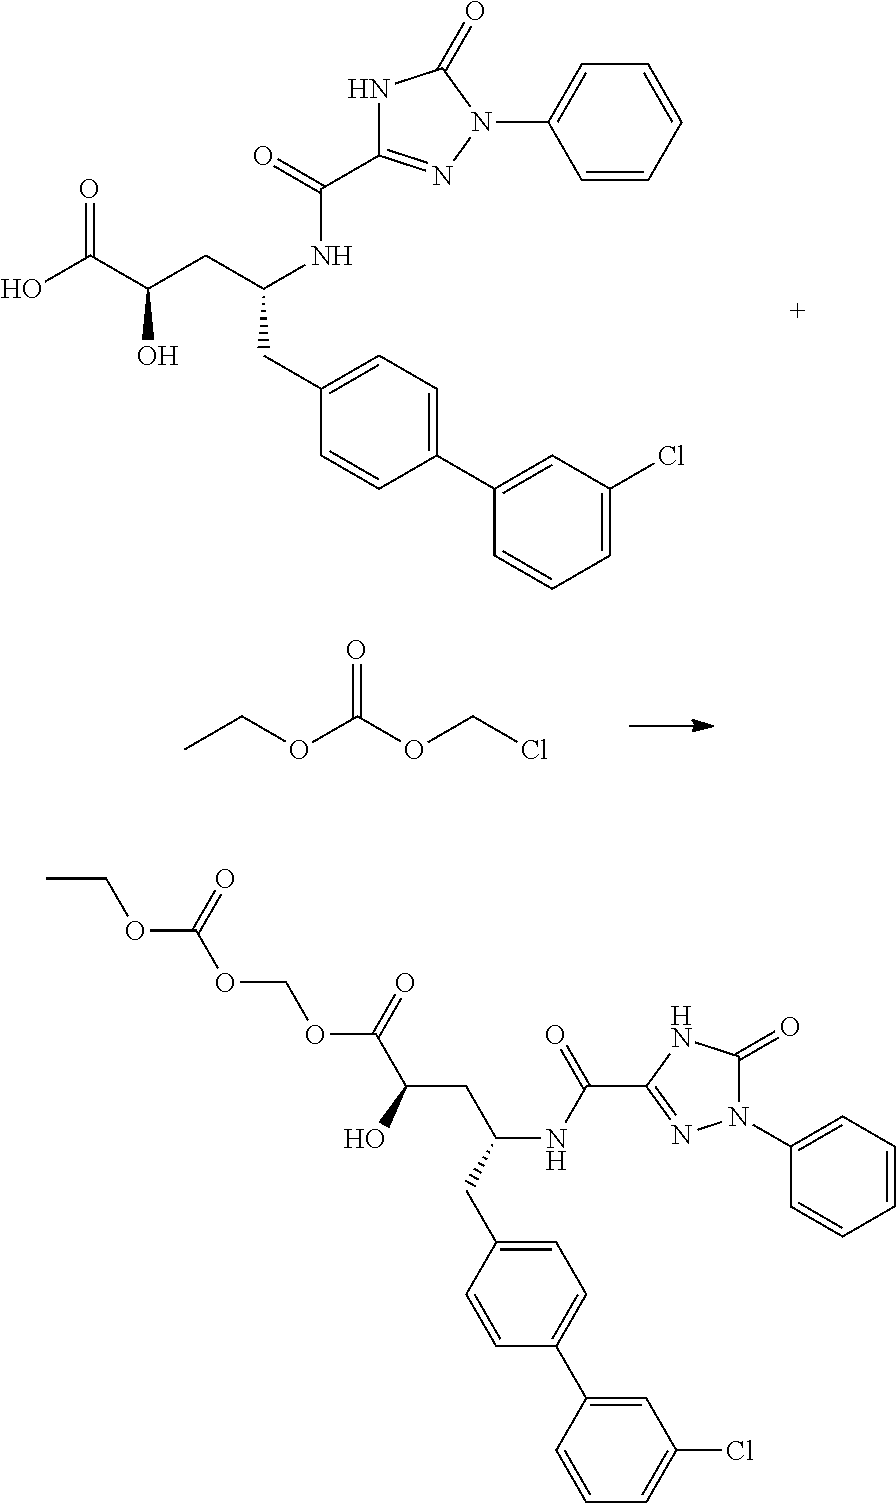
CCOC(OCOC(C(O)CC(NC(C1=NN(C2=CC=CC=C2)C(=O)N1)=O)CC1=CC=C(C2=CC(Cl)=CC=C2)C=C1)=O)=O.OC(C(CC(NC(=O)C1=NN(C2=CC=CC=C2)C(=O)N1)CC1=CC=C(C2=CC(Cl)=CC=C2)C=C1)O)=O.CCOC(OCCl)=O
